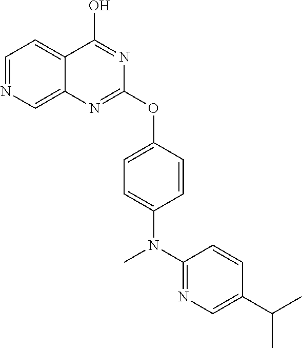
C12=CN=CC=C1C(O)=NC(OC1=CC=C(N(C)C3=NC=C(C(C)C)C=C3)C=C1)=N2
